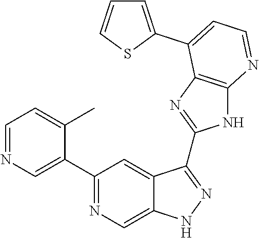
C1=NC=C(C2=NC=C3C(=C2)C(C2=NC4=C(N2)N=CC=C4C2=CC=CS2)=NN3)C(C)=C1
